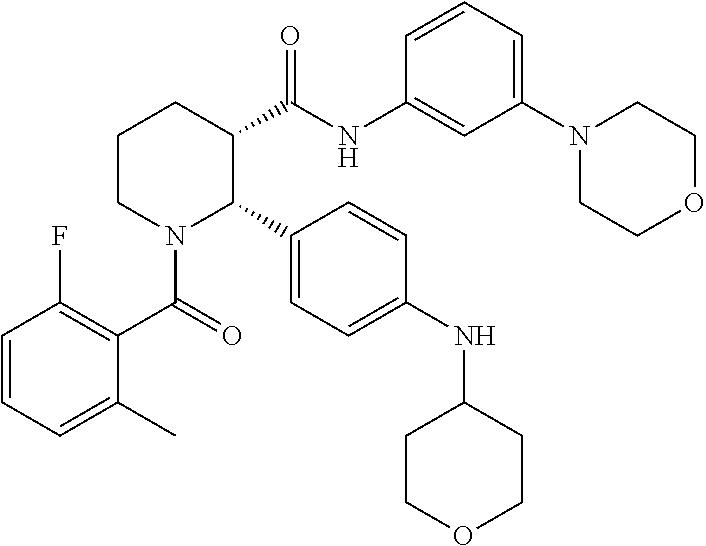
C1=CC=C(C)C(C(=O)N2C(C3=CC=C(NC4CCOCC4)C=C3)C(C(NC3=CC(N4CCOCC4)=CC=C3)=O)CCC2)=C1F
